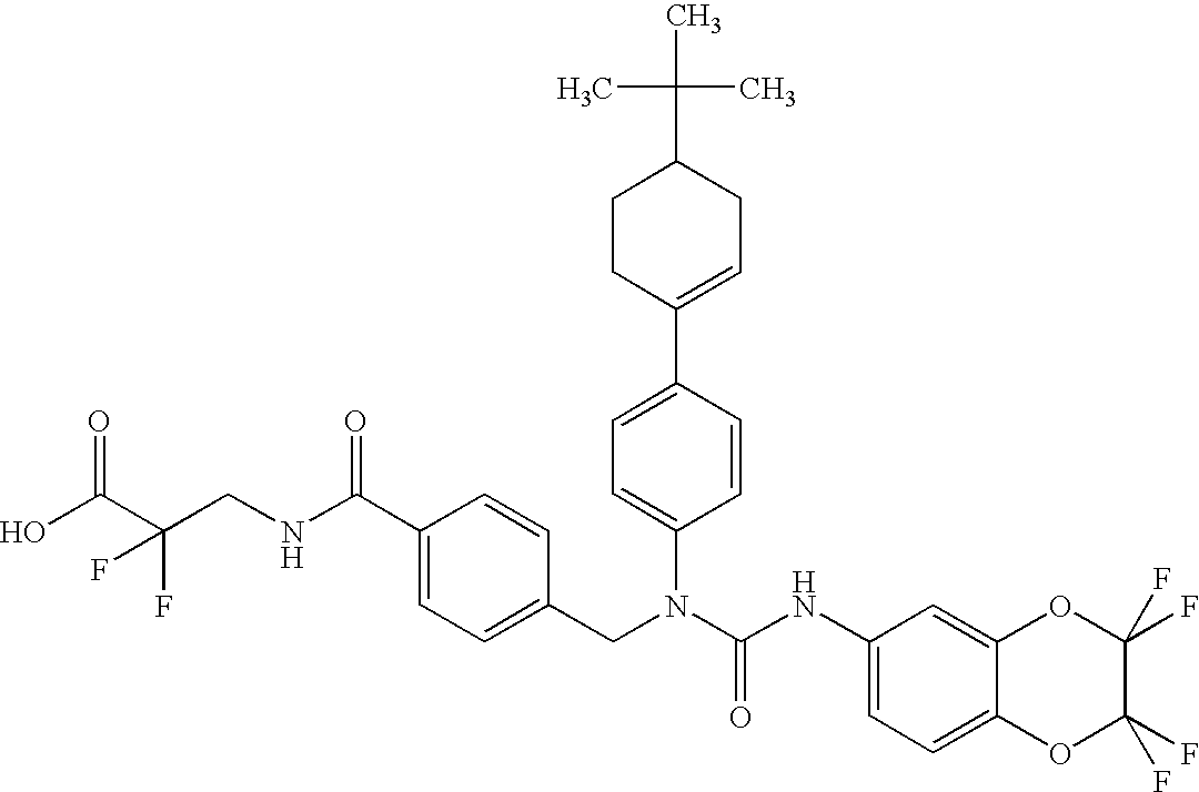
OC(C(CNC(C1=CC=C(CN(C(NC2=CC=C3C(=C2)OC(F)(F)C(F)(F)O3)=O)C2=CC=C(C3=CCC(C(C)(C)C)CC3)C=C2)C=C1)=O)(F)F)=O
